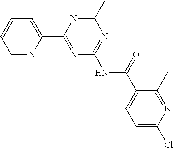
C1=NC(C2=NC(NC(C3=CC=C(Cl)N=C3C)=O)=NC(C)=N2)=CC=C1
